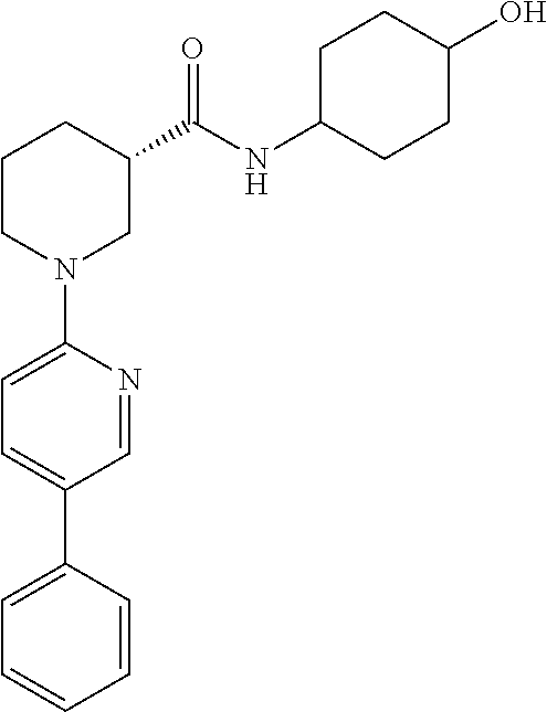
C1CN(C2=CC=C(C3=CC=CC=C3)C=N2)CC(C(NC2CCC(O)CC2)=O)C1
